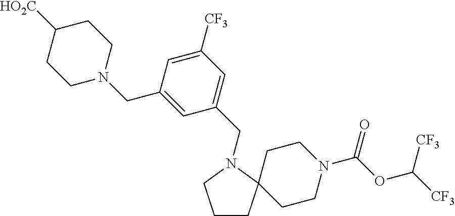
C1CC2(CCN(C(OC([CF3])[CF3])=O)CC2)N(CC2=CC([CF3])=CC(CN3CCC([HO2C])CC3)=C2)C1
